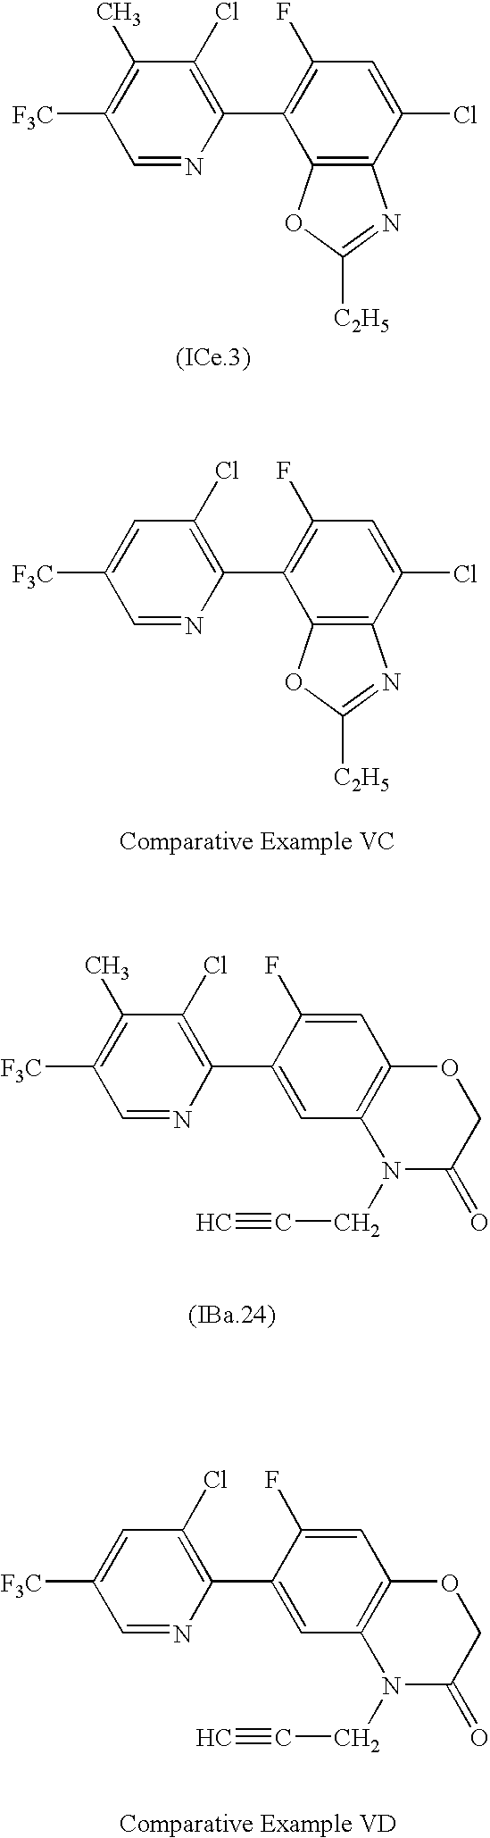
C1(Cl)=C(C2=C(F)C=C(Cl)C3=C2OC([C2H5])=N3)N=CC([F3C])=C1C.C1(Cl)=C(C2=CC3=C(C=C2F)OCC(=O)N3CC#C)N=CC([F3C])=C1C.C1(Cl)=C(C2=CC3=C(C=C2F)OCC(=O)N3CC#C)N=CC([F3C])=C1.C1(Cl)=C(C2=C(F)C=C(Cl)C3=C2OC([C2H5])=N3)N=CC([F3C])=C1
